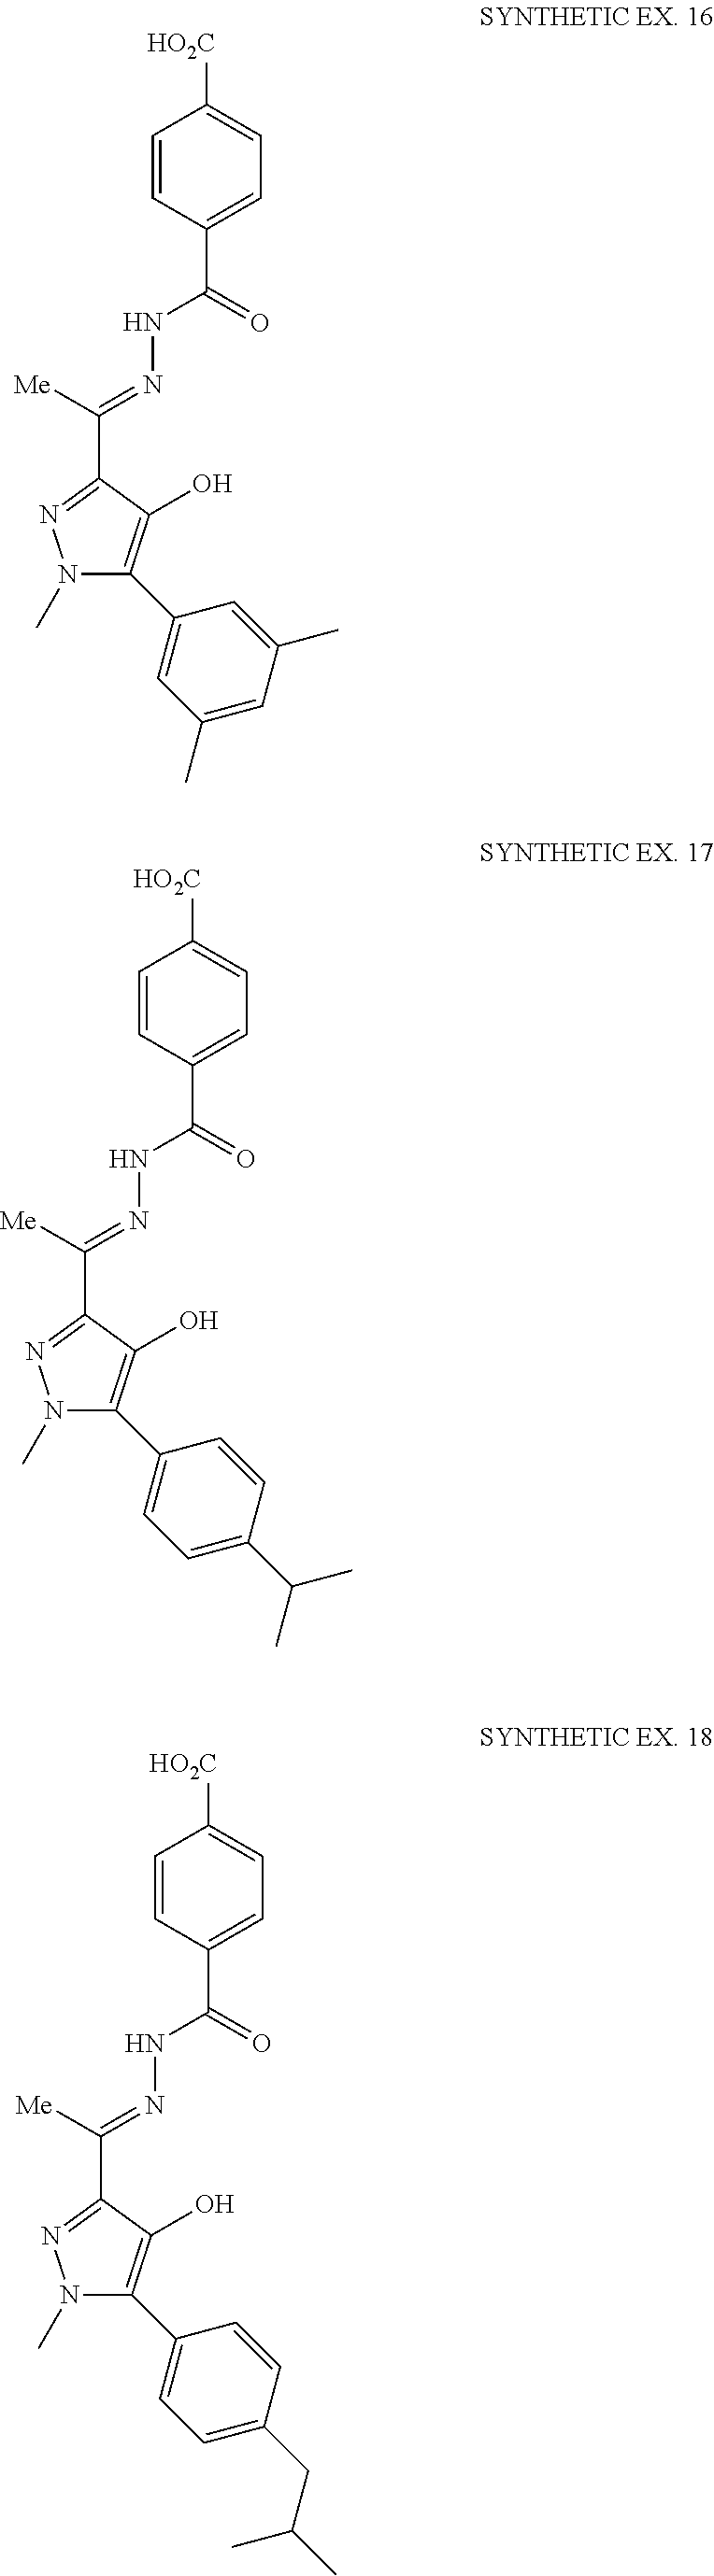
N1(C)C(C2=CC(C)=CC(C)=C2)=C(O)C(C([Me])=NNC(C2=CC=C([HO2C])C=C2)=O)=N1.N1(C)C(C2=CC=C(C(C)C)C=C2)=C(O)C(C([Me])=NNC(C2=CC=C([HO2C])C=C2)=O)=N1.N1(C)C(C2=CC=C(CC(C)C)C=C2)=C(O)C(C([Me])=NNC(C2=CC=C([HO2C])C=C2)=O)=N1
